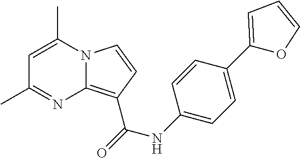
C1=C(C)N2C(=C(C(NC3=CC=C(C4=CC=CO4)C=C3)=O)C=C2)N=C1C
